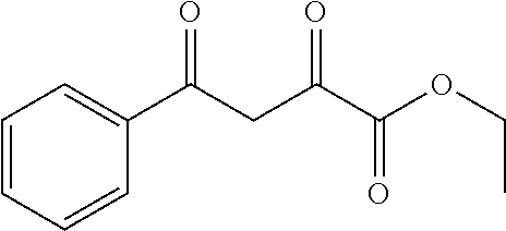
C1=CC=CC(C(CC(C(=O)OCC)=O)=O)=C1
